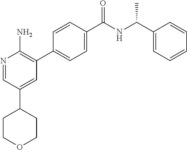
N1=CC(C2CCOCC2)=CC(C2=CC=C(C([NH]C(C3=CC=CC=C3)C)=O)C=C2)=C1N
